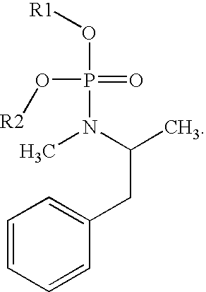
CN(C(CC1=CC=CC=C1)C)P(=O)(O[R2])O[R1]
